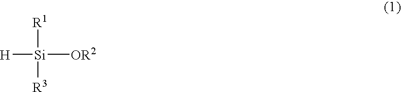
[Si]([H])([OR2])([R1])[R3]
